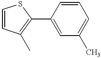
C1(C2=C(C)C=CS2)=CC(C)=CC=C1
